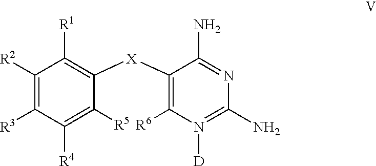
C1([R2])=C([R3])C([R4])=C([R5])C([X]C2=C([R6])N([D])=C(N)N=C2N)=C1[R1]
